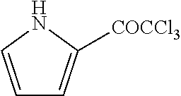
C1=CNC([COCCl3])=C1
